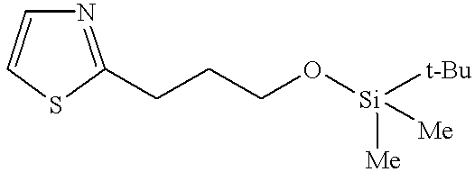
N1=C(CCCO[Si]([Me])([t-Bu])[Me])SC=C1
